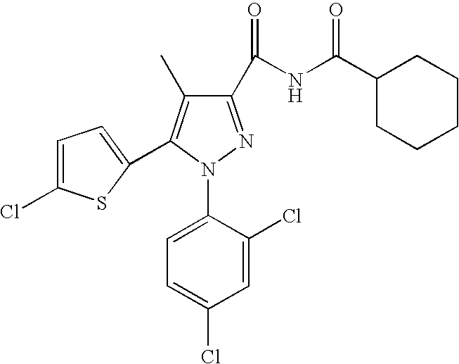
C1=C(Cl)C(N2N=C(C(NC(C3CCCCC3)=O)=O)C(C)=C2C2=CC=C(Cl)S2)=CC=C1Cl
